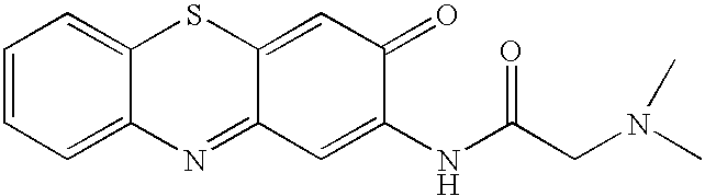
C1=CC=C2C(=C1)SC1=CC(=O)C(NC(CN(C)C)=O)=CC1=N2
